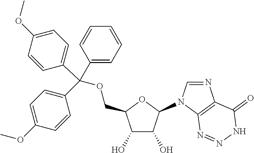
C(C1=CC=C(OC)C=C1)(C1=CC=CC=C1)(C1=CC=C(OC)C=C1)OCC1C(O)C(O)C(N2C3=C(C(=O)NN=N3)N=C2)O1
